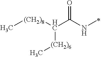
C[(CH2)8]C(C(NC)=O)[(CH2)6]C
